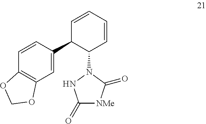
C12=C(C=C(C3C(N4NC(=O)[NMe]C4=O)C=CC=C3)C=C1)OCO2
